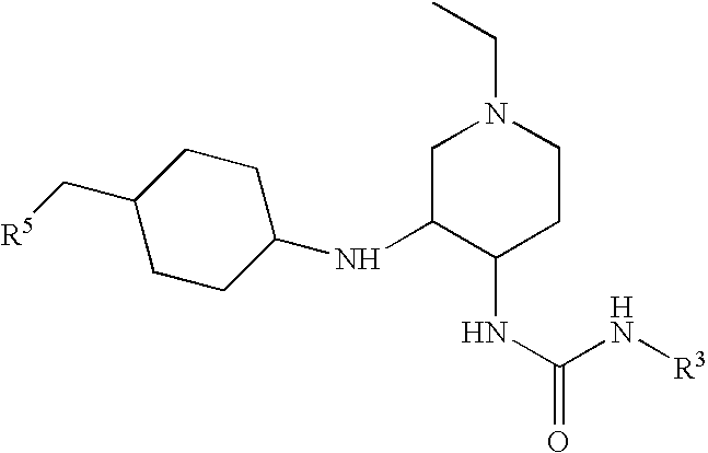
C1N(CC)CCC(NC(N[R3])=O)C1NC1CCC(C[R5])CC1
